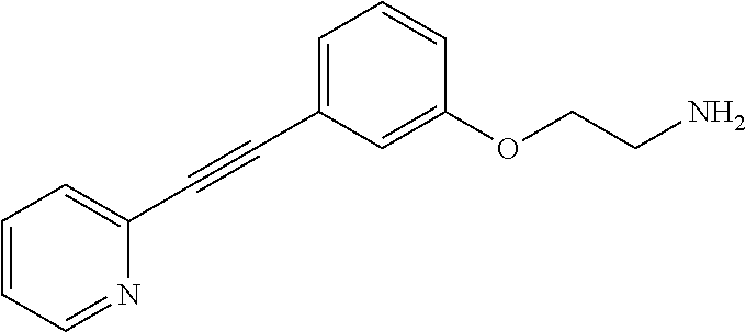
C1(C#CC2=CC=CC(OCCN)=C2)=CC=CC=N1
